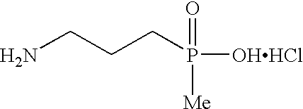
NCCCP([OHHCl])(=O)[Me]
